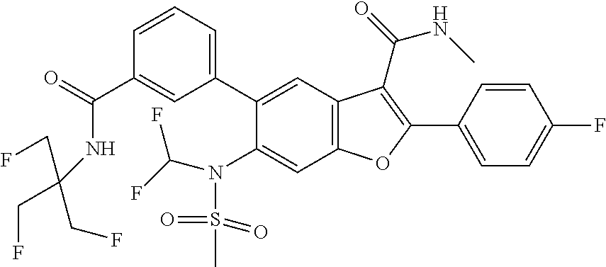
C1=CC=C(C2=CC3=C(C=C2N(S(C)(=O)=O)C(F)F)OC(C2=CC=C(F)C=C2)=C3C(NC)=O)C=C1C(=O)NC(CF)(CF)CF
